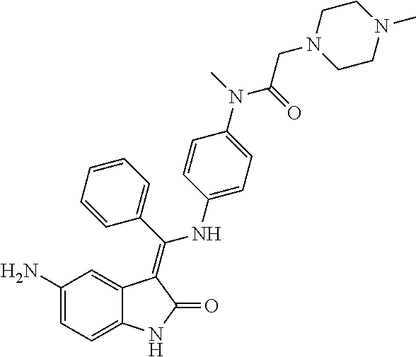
C1(N)=CC=C2C(=C1)C(=C(C1=CC=CC=C1)NC1=CC=C(N(C)C(=O)CN3CCN(C)CC3)C=C1)C(=O)N2
